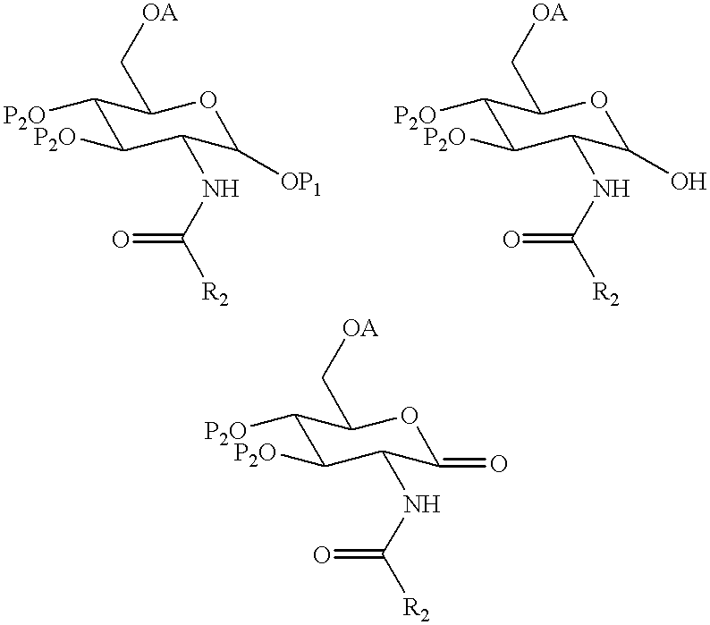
C1([P2O])C([P2O])C(NC([R2])=O)C([OP1])OC1C[OA].C1([P2O])C([P2O])C(NC([R2])=O)C(O)OC1C[OA].C1([P2O])C([P2O])C(NC([R2])=O)C(=O)OC1C[OA]
